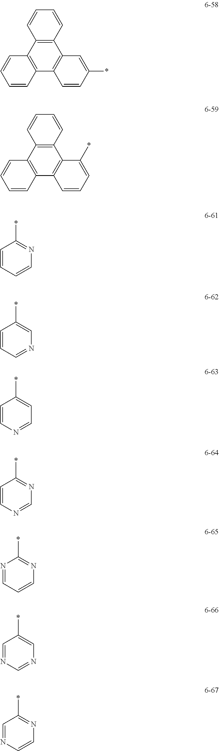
C12=C(C3=C(C4=C1C=C(*)C=C4)C=CC=C3)C=CC=C2.C12=C(C3=C(C4=C1C(*)=CC=C4)C=CC=C3)C=CC=C2.C1=CC=CN=C1*.C1=CC=NC=C1*.C1=CN=CC=C1*.C1=CN=CN=C1*.N1=CC=CN=C1*.C1=NC=NC=C1*.C1=NC=CN=C1*
